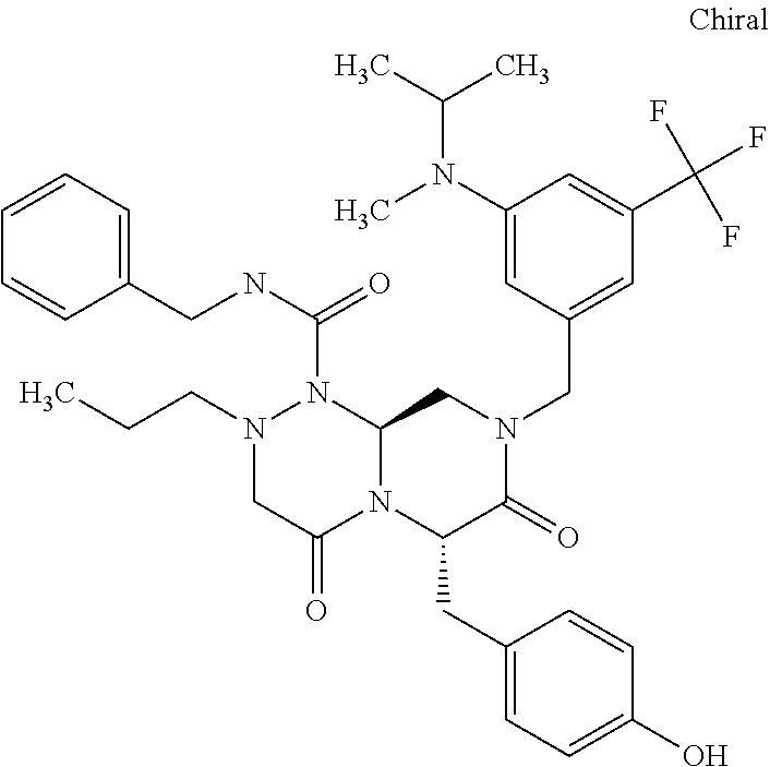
N1(CCC)CC(=O)N2C(N1C(NCC1=CC=CC=C1)=O)CN(CC1=CC(C(F)(F)F)=CC(N(C)C(C)C)=C1)C(=O)C2CC1=CC=C(O)C=C1
